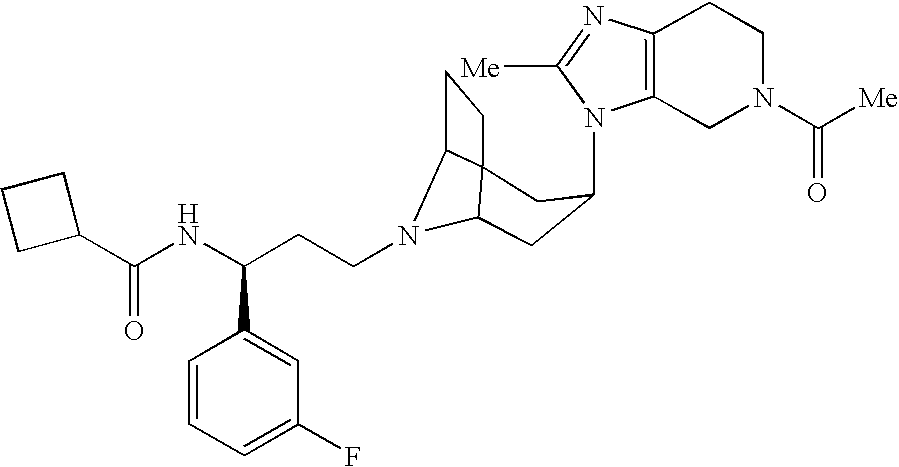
N1(C2CC3N(CCC(NC(C4CCC4)=O)C4=CC(F)=CC=C4)C4C3(CC4)C2)C2=C(N=C1[Me])CCN(C([Me])=O)C2
